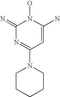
C1CCCCN1C1=NC(=N)N(O)C(N)=C1
